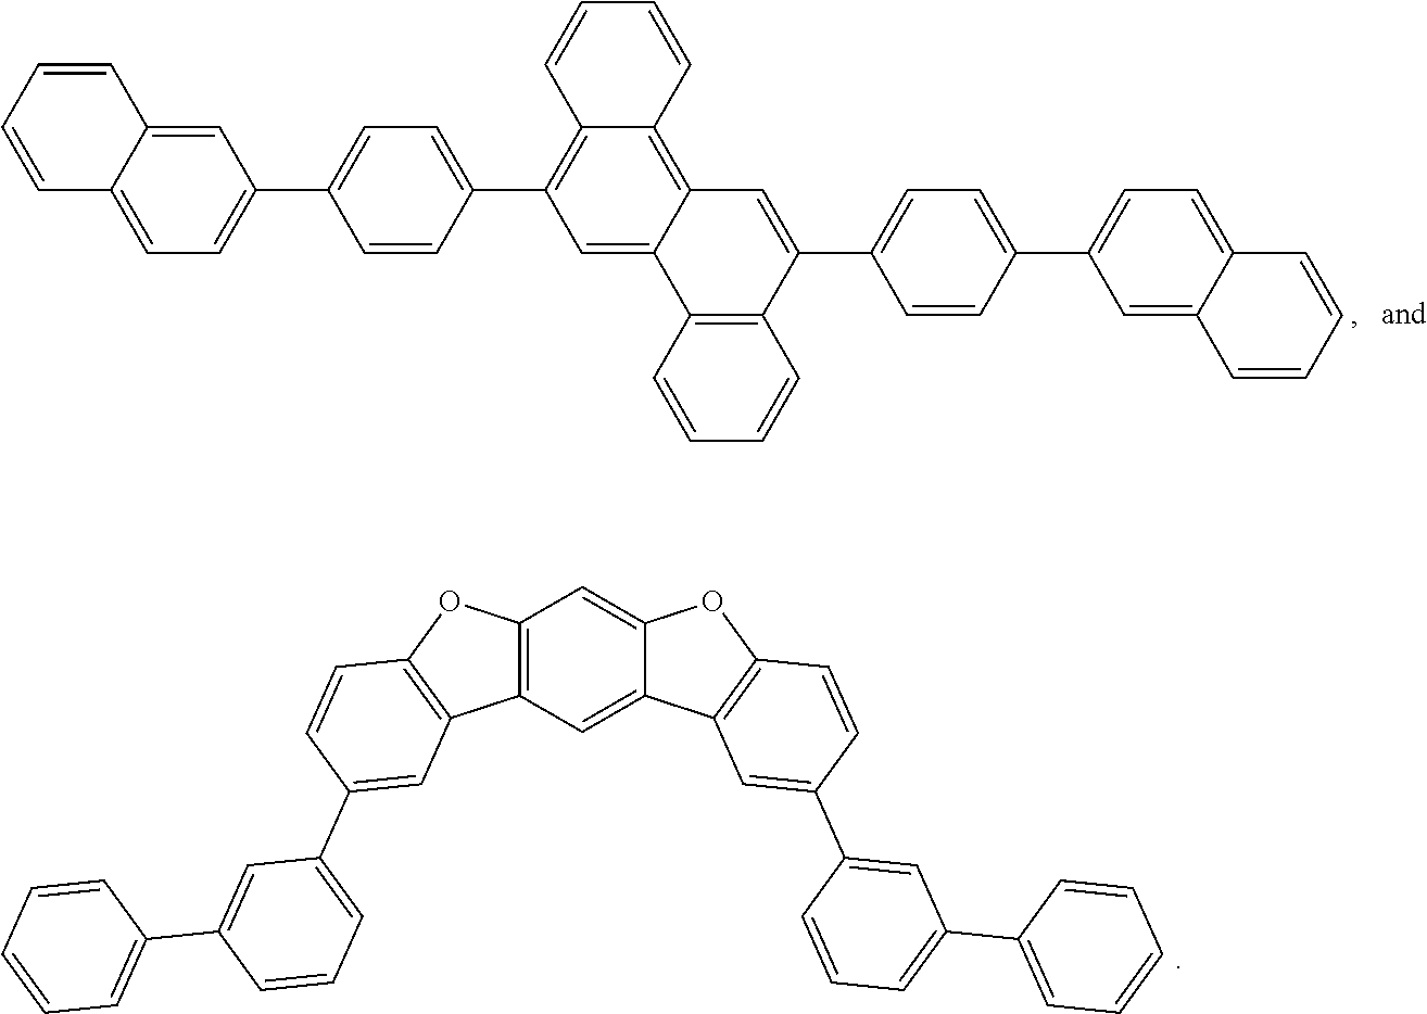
C1=CC=CC2=CC=C(C3=CC=C(C4=C5C(=C6C(=C4)C4=C(C(C7=CC=C(C8=CC=C9C(=C8)C=CC=C9)C=C7)=C6)C=CC=C4)C=CC=C5)C=C3)C=C12.C12=C(C=C3C(=C1)OC1=C3C=C(C3=CC(C4=CC=CC=C4)=CC=C3)C=C1)C1=C(O2)C=CC(C2=CC=CC(C3=CC=CC=C3)=C2)=C1
